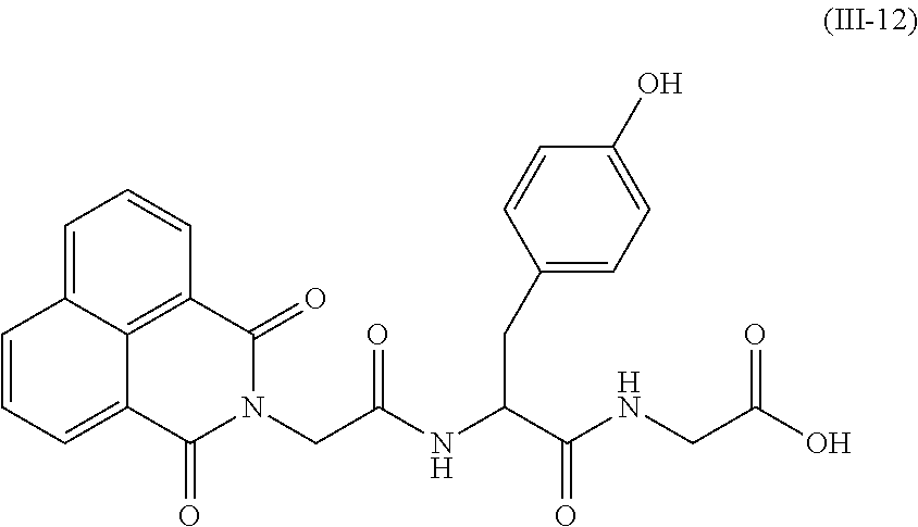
C1=C2C3=C(C=C1)C(=O)N(CC(NC(C(NCC(O)=O)=O)CC1=CC=C(O)C=C1)=O)C(=O)C3=CC=C2
